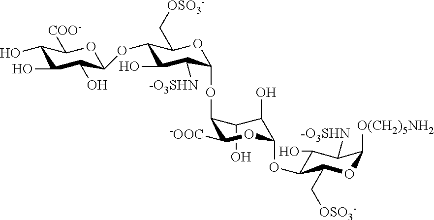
C1(O)C(OC2C([-O3SHN])C(O)C(OC3C(O)C(O)C(O)C([COO-])O3)C(C[OSO3-])O2)C([-OOC])OC(OC2C(O)C([-O3SHN])C([O(CH2)5NH2])OC2C[OSO3-])C1O
